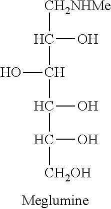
OC(C(O)[CH2NHMe])C(C(O)[CH2OH])O
